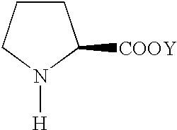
C1CCN([H])C1[COOY]
